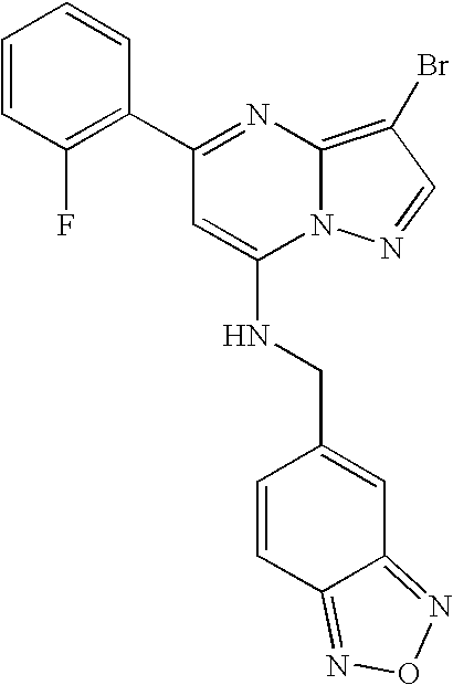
C1=CC(F)=C(C2=NC3=C(Br)C=NN3C(NCC3=CC4=NON=C4C=C3)=C2)C=C1
